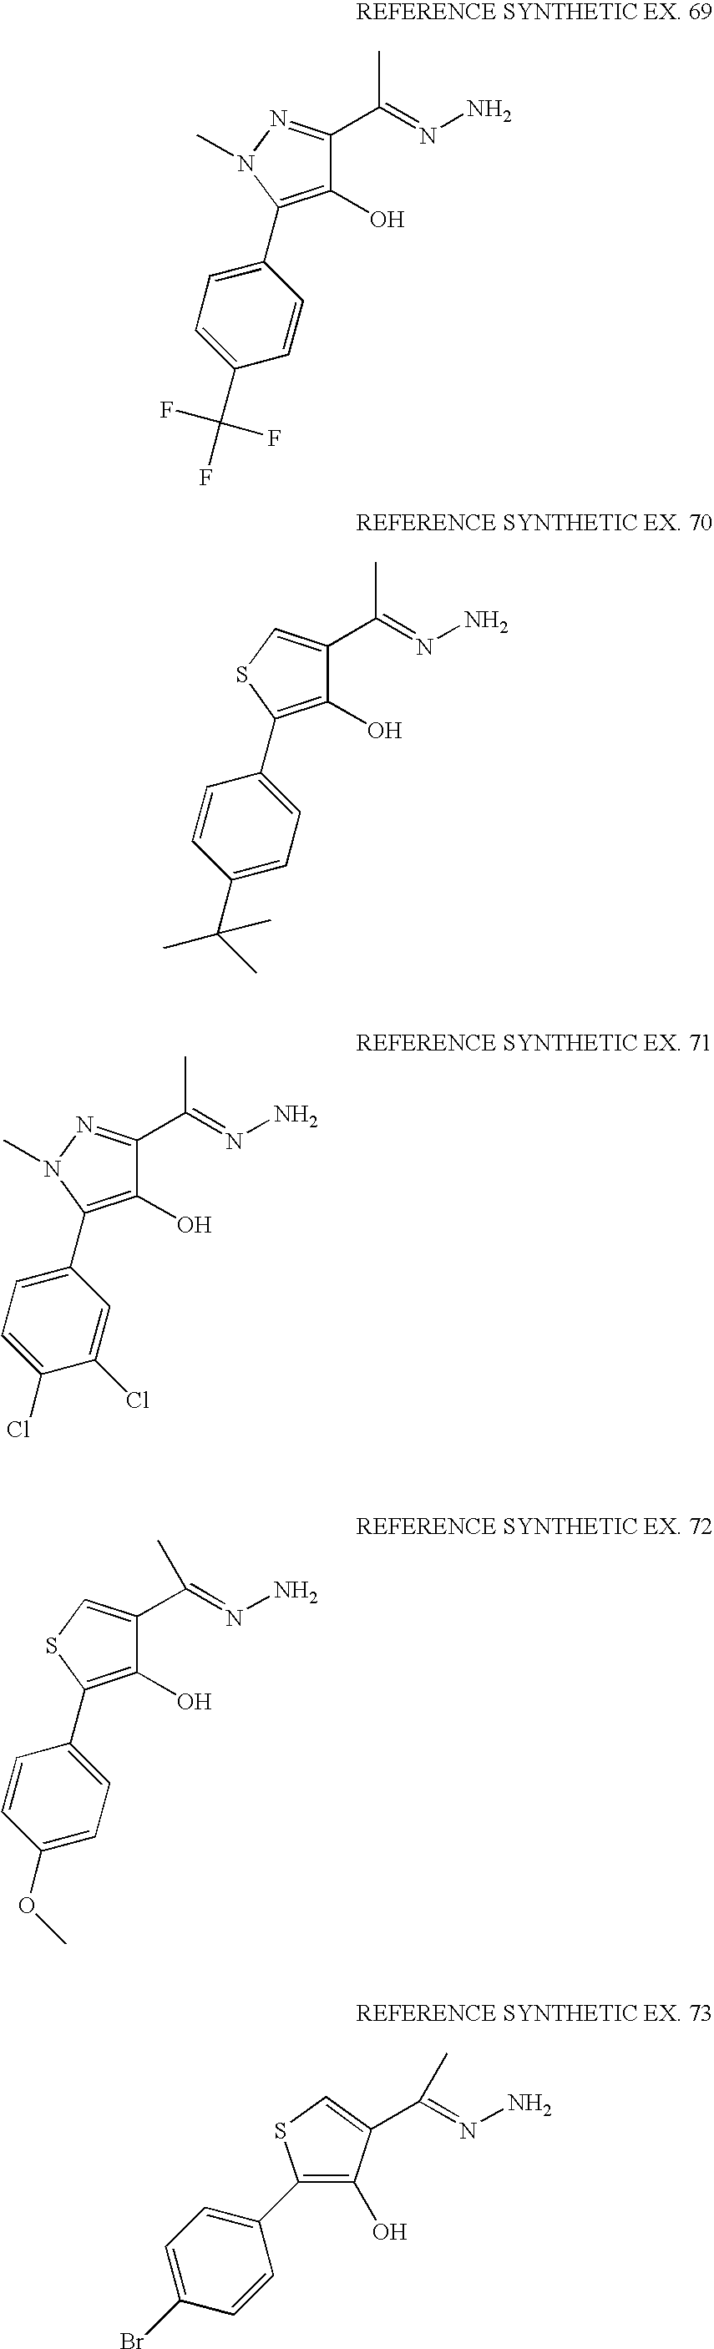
C1(O)=C(C2=CC=C(C(F)(F)F)C=C2)N(C)N=C1C(=NN)C.C1(O)=C(C2=CC=C(C(C)(C)C)C=C2)SC=C1C(=NN)C.C1(O)=C(C2=CC=C(Cl)C(Cl)=C2)N(C)N=C1C(=NN)C.C1(O)=C(C2=CC=C(OC)C=C2)SC=C1C(=NN)C.BrC1=CC=C(C2=C(O)C(C(C)=NN)=CS2)C=C1
